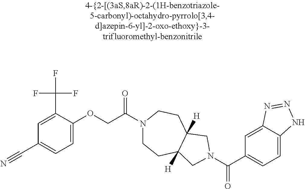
C1=C(C(F)(F)F)C(OCC(N2CCC3([H])C([H])(CC2)CN(C(C2=CC=C4C(=C2)N=NN4)=O)C3)=O)=CC=C1C#N
